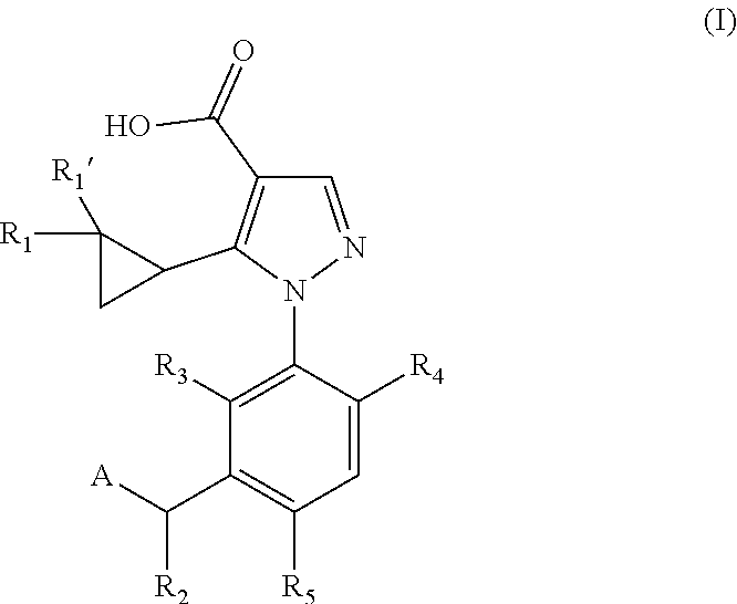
C1=C([R4])C(N2N=CC(C(=O)O)=C2C2C([R1])([R1])C2)=C([R3])C(C([A])[R2])=C1[R5]
